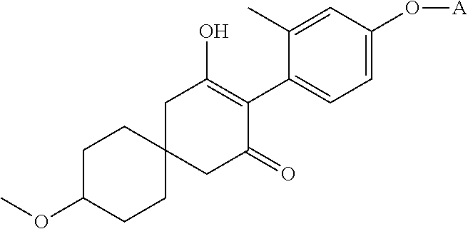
C1C2(CC(=O)C(C3=CC=C(O[A])C=C3C)=C1O)CCC(OC)CC2
